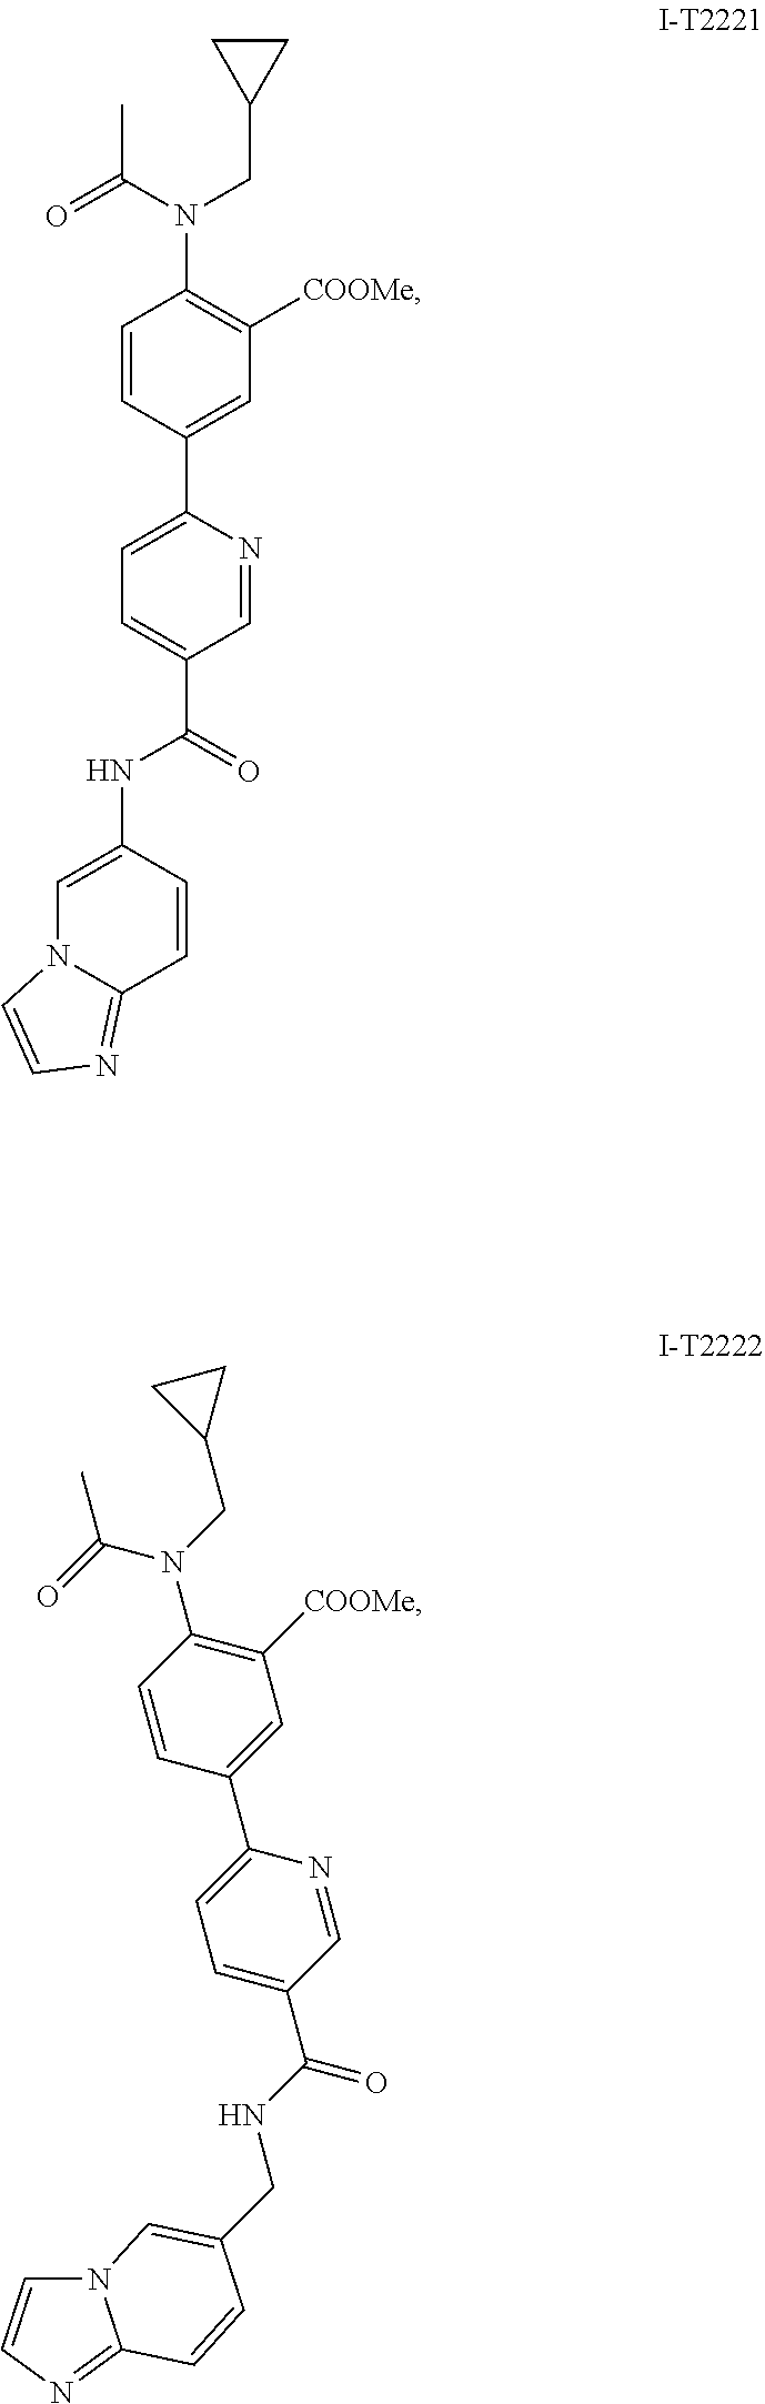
C1=C(NC(C2=CC=C(C3=CC([COOMe])=C(N(C(=O)C)CC4CC4)C=C3)N=C2)=O)C=CC2=NC=CN12.N12C=CN=C1C=CC(CNC(C1=CC=C(C3=CC([COOMe])=C(N(CC4CC4)C(=O)C)C=C3)N=C1)=O)=C2
